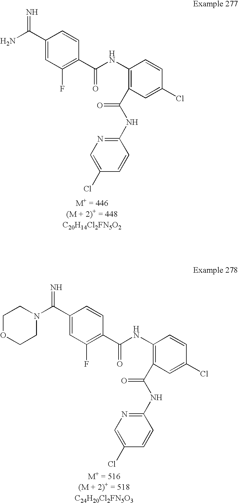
C1(C(=N)N)=CC(F)=C(C(NC2=C(C(NC3=NC=C(Cl)C=C3)=O)C=C(Cl)C=C2)=O)C=C1.C1(C(=N)N2CCOCC2)=CC(F)=C(C(NC2=C(C(NC3=NC=C(Cl)C=C3)=O)C=C(Cl)C=C2)=O)C=C1
